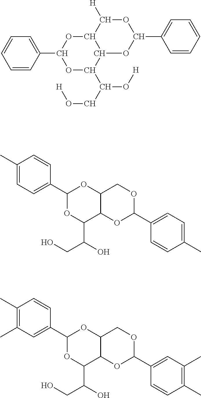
O1C([H])C2C(OC1C1=CC=CC=C1)C(C(O[H])CO[H])OC(C1=CC=CC=C1)O2.C1(C)=CC=C(C2OC(C(O)CO)C3C(O2)COC(C2=CC=C(C)C=C2)O3)C=C1.C1(C)=C(C)C=C(C2OC(C(O)CO)C3C(O2)COC(C2=CC(C)=C(C)C=C2)O3)C=C1
